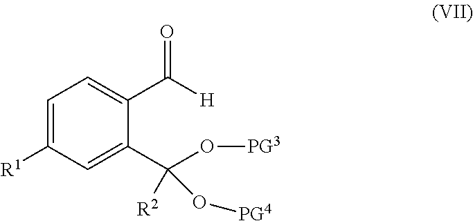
C1=C([R1])C=C(C(O[PG3])([R2])O[PG4])C(C(=O)[H])=C1
